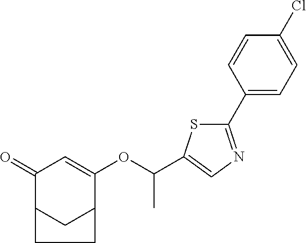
C1(OC(C2=CN=C(C3=CC=C(Cl)C=C3)S2)C)=CC(=O)C2CC1CC2
